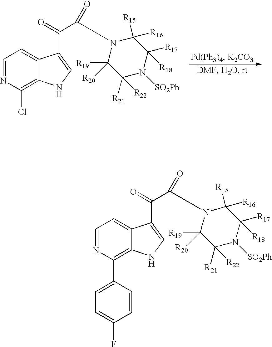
C1([R16])([R15])C([R17])([R18])N([SO2Ph])C([R21])([R22])C([R19])([R20])N1C(C(C1=CNC2=C(Cl)N=CC=C21)=O)=O.C1([R16])([R15])C([R17])([R18])N([SO2Ph])C([R21])([R22])C([R19])([R20])N1C(C(C1=CNC2=C(C3=CC=C(F)C=C3)N=CC=C21)=O)=O
